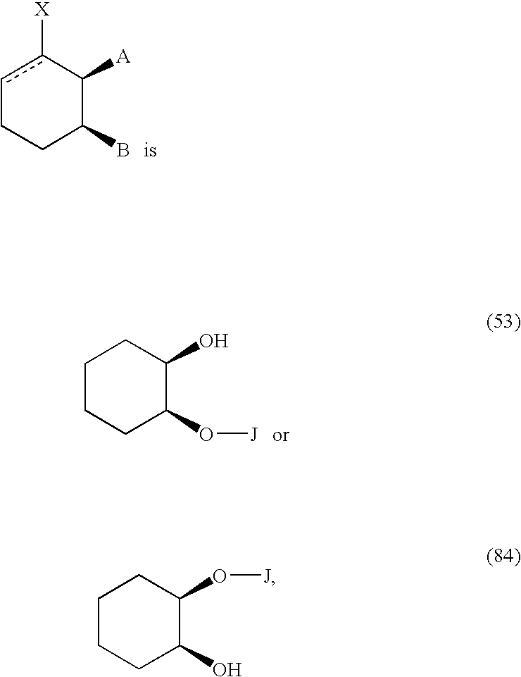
c1c([X])C([A])C(B)CC1.C1CCC(O[J])C(O)C1.C1CCC(O)C(O[J])C1
